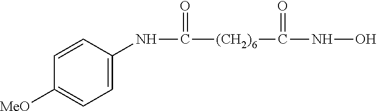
N(C([(CH2)6]C(NO)=O)=O)C1=CC=C([MeO])C=C1
